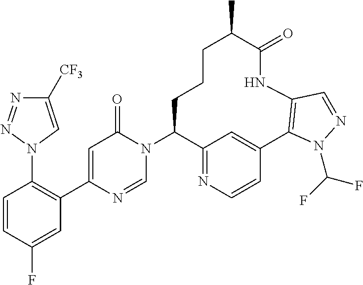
C1=CC(F)=CC(C2=CC(=O)N(C3C4=NC=CC(=C4)C4=C(NC(=O)C(C)CCC3)C=NN4C(F)F)C=N2)=C1N1C=C([CF3])N=N1
